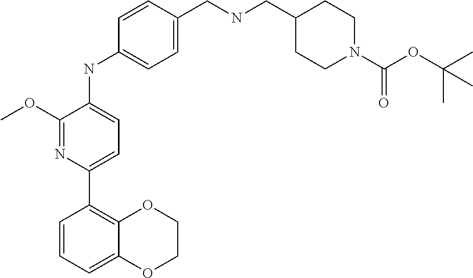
C1(C2=CC=C(NC3=CC=C(CNCC4CCN(C(=O)OC(C)(C)C)CC4)C=C3)C(OC)=N2)=C2OCCOC2=CC=C1
